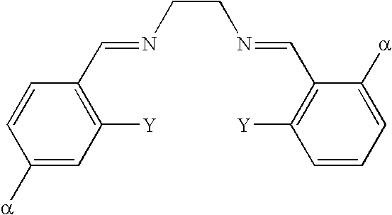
C1([a])=CC([Y])=C(C=NCCN=CC2=C([Y])C=CC=C2[a])C=C1
